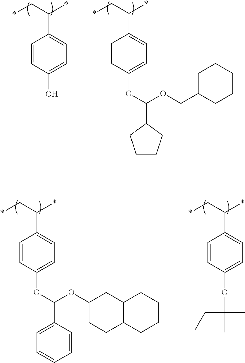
*CC(*)C1=CC=C(O)C=C1.*CC(*)C1=CC=C(OC(OCC2CCCCC2)C2CCCC2)C=C1.*CC(*)C1=CC=C(OC(OC2CCC3C(C2)CCCC3)C2=CC=CC=C2)C=C1.*CC(*)C1=CC=C(OC(CC)(C)C)C=C1
